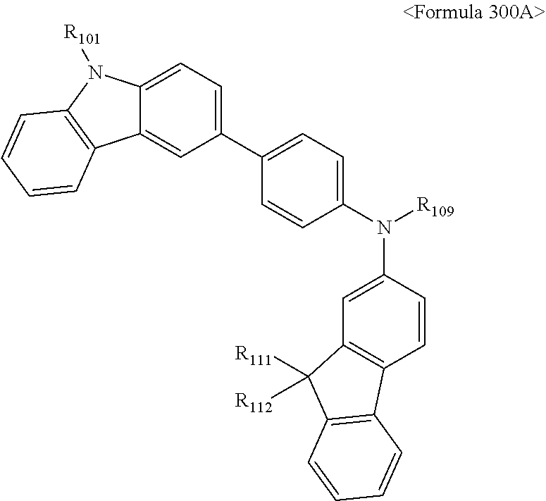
C1(C2=CC=C3C(=C2)C2=C(N3[R101])C=CC=C2)=CC=C(N([R109])C2=CC3=C(C=C2)C2=C(C3([R111])[R112])C=CC=C2)C=C1
